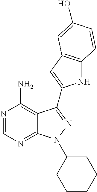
N1=CN=C2C(=C1N)C(C1=CC3=C(N1)C=CC(O)=C3)=NN2C1CCCCC1
